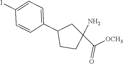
C1(C([OCH3])=O)(N)CC(C2=CC=C(I)C=C2)CC1
